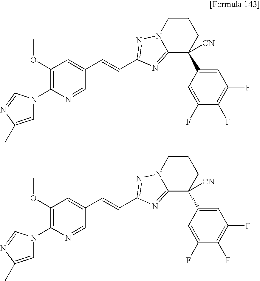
N1(C2=C(OC)C=C(C=CC3=NN4CCCC(C5=CC(F)=C(F)C(F)=C5)([CN])C4=N3)C=N2)C=C(C)N=C1.N1(C2=C(OC)C=C(C=CC3=NN4CCCC(C5=CC(F)=C(F)C(F)=C5)([CN])C4=N3)C=N2)C=C(C)N=C1
